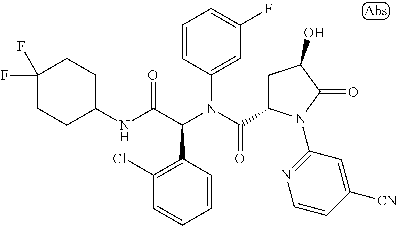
C1=CC(N(C(C2CC(O)C(=O)N2C2=NC=CC([CN])=C2)=O)C(C(NC2CCC(F)(F)CC2)=O)C2=C(Cl)C=CC=C2)=CC(F)=C1
